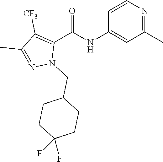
C1=CN=C(C)C=C1NC(C1=C([CF3])C(C)=NN1CC1CCC(F)(F)CC1)=O
